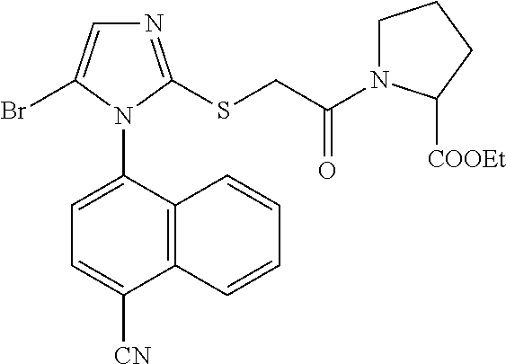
C12=C(C(N3C(Br)=CN=C3SCC(=O)N3CCCC3[COOEt])=CC=C1[CN])C=CC=C2
